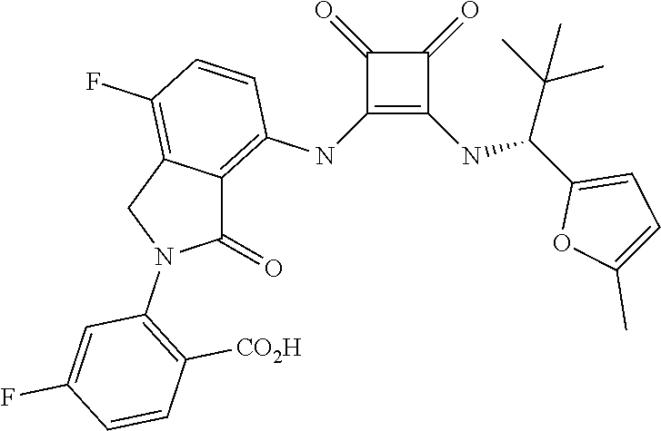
C1(NC2=C3C(=C(F)C=C2)CN(C2=C([CO2H])C=CC(F)=C2)C3=O)=C(NC(C2=CC=C(C)O2)C(C)(C)C)C(=O)C1=O
